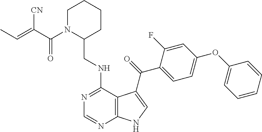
C1=CC=CC(OC2=CC=C(C(=O)C3=CNC4=C3C(NCC3CCCCN3C(C(=CC)[CN])=O)=NC=N4)C(F)=C2)=C1
